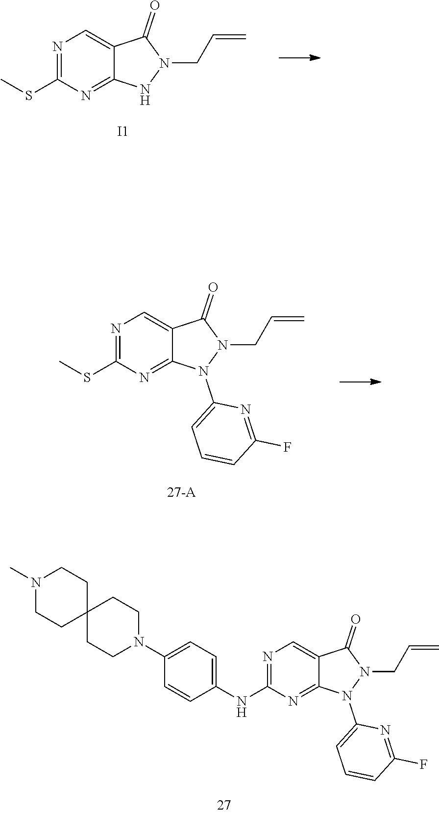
N1=C(SC)N=C2C(=C1)C(=O)N(CC=C)N2.[I1].N1=C(SC)N=C2C(=C1)C(=O)N(CC=C)N2C1=CC=CC(F)=N1.N1=C(NC2=CC=C(N3CCC4(CC3)CCN(C)CC4)C=C2)N=C2C(=C1)C(=O)N(CC=C)N2C1=CC=CC(F)=N1
